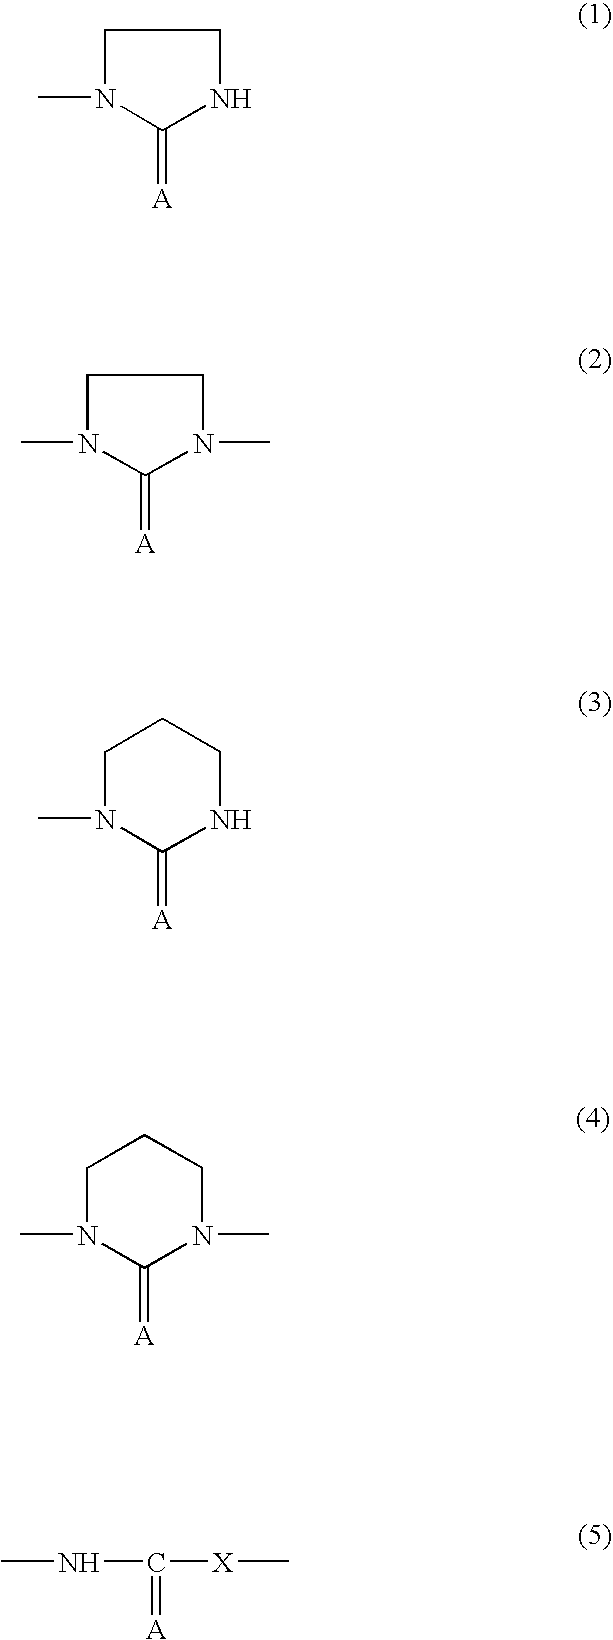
C1N(C)C(=[A])NC1.C1N(C)C(=[A])N(C)C1.C1N(C)C(=[A])N(C)CC1.C1N(C)C(=[A])NCC1.CNC([X]C)=[A]
